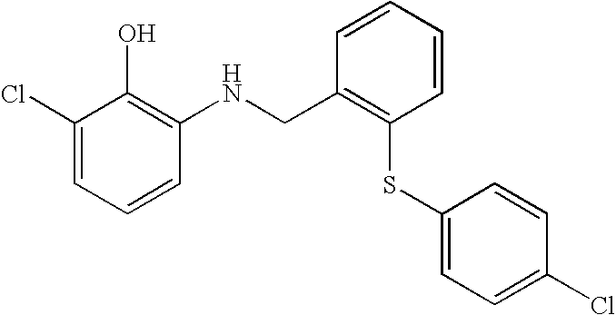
C1=CC(NCC2=C(SC3=CC=C(Cl)C=C3)C=CC=C2)=C(O)C(Cl)=C1
